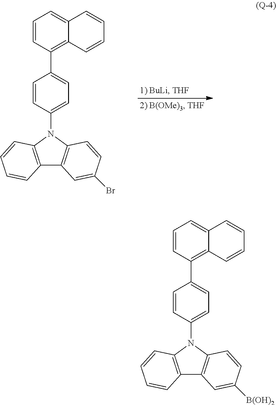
C12=C(N(C3=CC=C(C4=C5C(=CC=C4)C=CC=C5)C=C3)C3=C1C=C(Br)C=C3)C=CC=C2.C12=C(N(C3=CC=C(C4=C5C(=CC=C4)C=CC=C5)C=C3)C3=C1C=C([B(OH)2])C=C3)C=CC=C2
